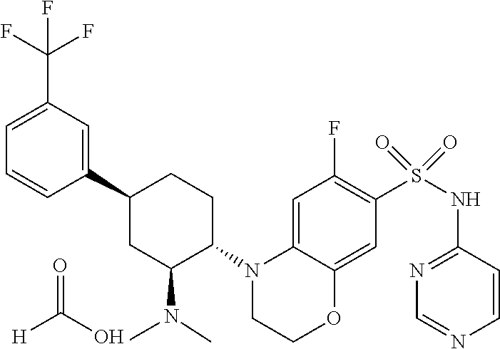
O=C(O)[H].C1(C2CC(N(C)C)C(N3CCOC4=CC(S(NC5=NC=NC=C5)(=O)=O)=C(F)C=C34)CC2)=CC(C(F)(F)F)=CC=C1
